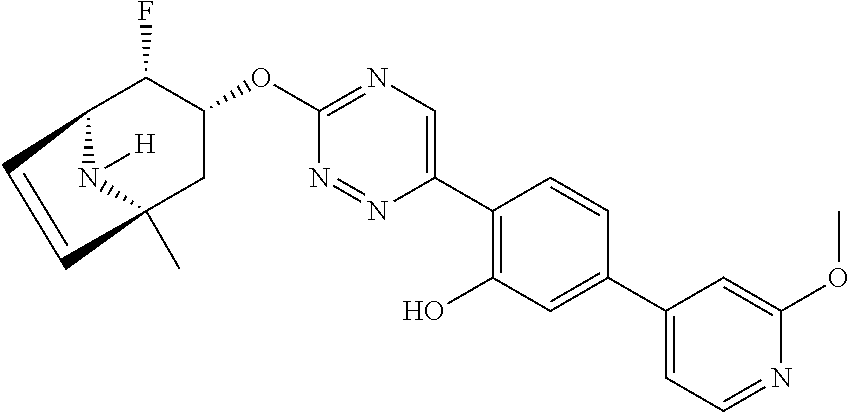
C12C(F)C(OC3=NC=C(C4=C(O)C=C(C5=CC=NC(OC)=C5)C=C4)N=N3)CC(C)(N1[H])C=C2
